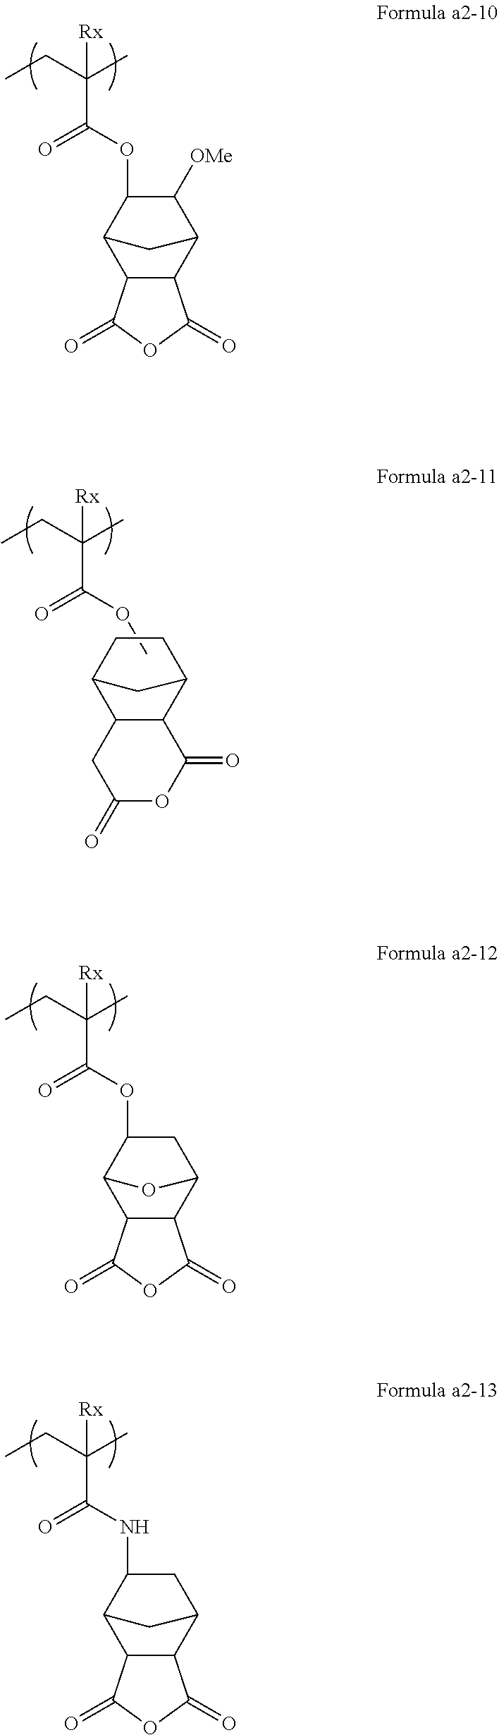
C1([OMe])C(OC(=O)C(CC)(C)[Rx])C2C3C(C1C2)C(=O)OC3=O.C1CC2C3C(C1C2)C(=O)OC(=O)C3.COC(=O)C(CC)(C)[Rx].C1C2C3C(C(O2)C1OC(=O)C(CC)(C)[Rx])C(=O)OC3=O.C1C2C3C(C(C2)C1NC(=O)C(CC)(C)[Rx])C(=O)OC3=O
